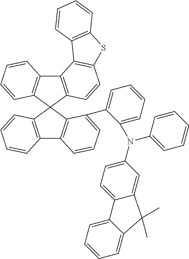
C12=C(C3(C4=C1C=CC=C4)C1=C(C4=C3C(C3=CC=CC=C3N(C3=CC=C5C6=CC=CC=C6C(C)(C)C5=C3)C3=CC=CC=C3)=CC=C4)C=CC=C1)C=CC1=C2C2=C(S1)C=CC=C2
